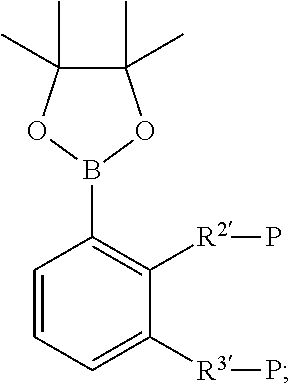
C1=CC=C([R3]P)C([R2]P)=C1B1OC(C)(C)C(C)(C)O1
